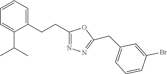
C1=CC=C(CCC2=NN=C(CC3=CC=CC(Br)=C3)O2)C(C(C)C)=C1
